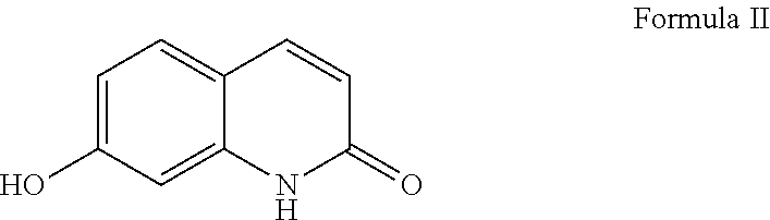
C12=CC=C(O)C=C1NC(=O)C=C2
